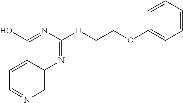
C1=NC=C2C(=C1)C(O)=NC(OCCOC1=CC=CC=C1)=N2
